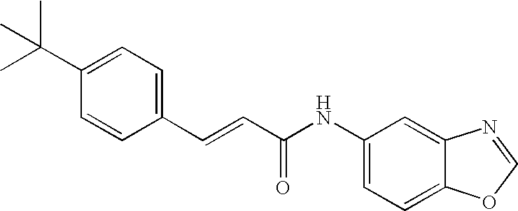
CC(C1=CC=C(C=CC(NC2=CC=C3C(=C2)N=CO3)=O)C=C1)(C)C
